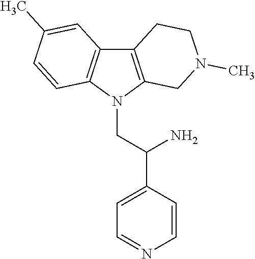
C12=C(N(CC(C3=CC=NC=C3)N)C3=C1C=C(C)C=C3)CN(C)CC2
